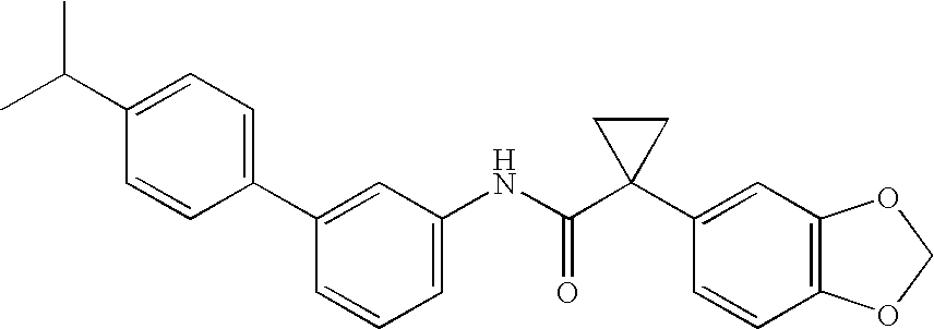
C1(NC(C2(C3=CC4=C(C=C3)OCO4)CC2)=O)=CC=CC(C2=CC=C(C(C)C)C=C2)=C1
